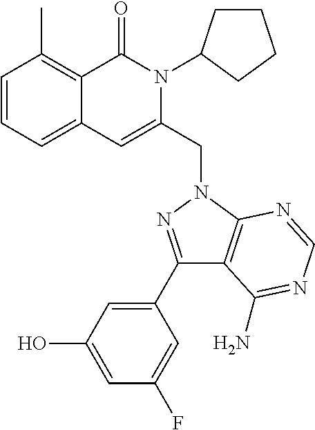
C1=CC=C2C(=C1C)C(=O)N(C1CCCC1)C(CN1C3=C(C(C4=CC(O)=CC(F)=C4)=N1)C(N)=NC=N3)=C2
